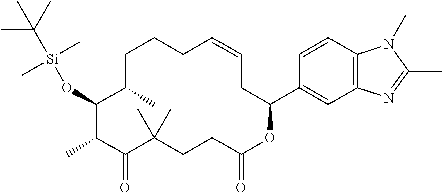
C1C=CCC(C2=CC3=C(C=C2)N(C)C(C)=N3)OC(=O)CCC(C)(C)C(=O)C(C)C(O[Si](C(C)(C)C)(C)C)C(C)CC1
